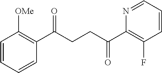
C1(C(CCC(C2=C(F)C=CC=N2)=O)=O)=C([OMe])C=CC=C1
